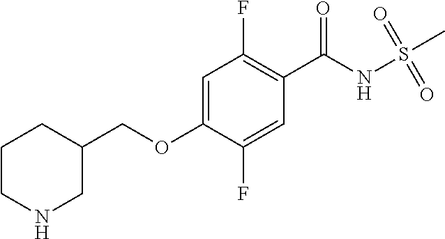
C1=C(OCC2CCCNC2)C(F)=CC(C(NS(C)(=O)=O)=O)=C1F
